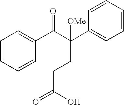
C1=CC=CC(C(C(C2=CC=CC=C2)(CCC(=O)O)[OMe])=O)=C1
